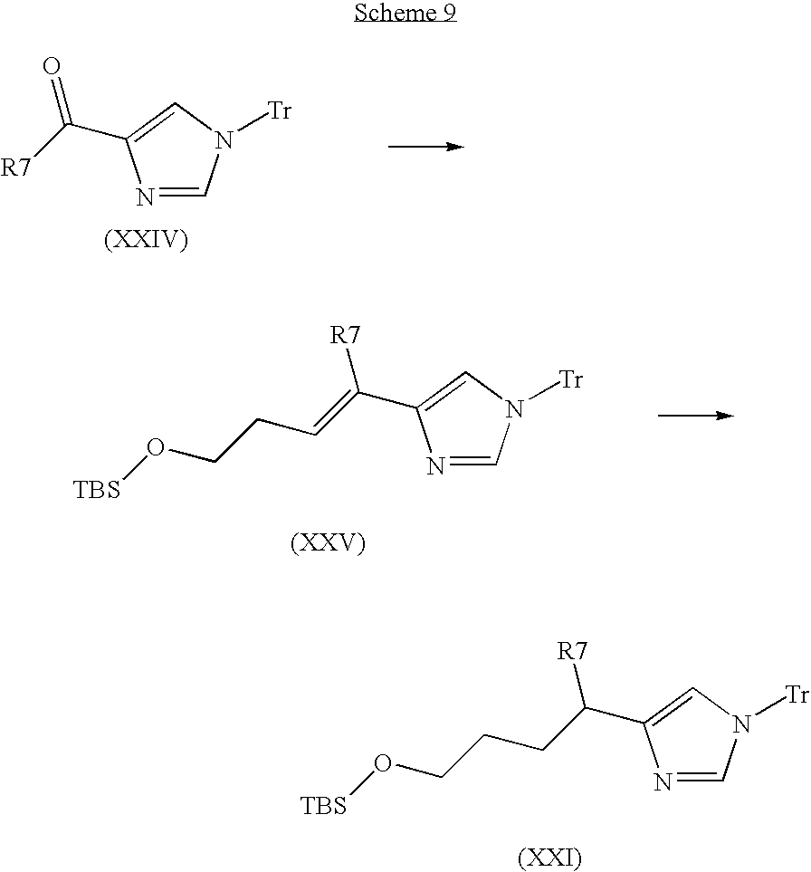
N1=CN([Tr])C=C1C([R7])=O.N1=CN([Tr])C=C1C(=CCCO[TBS])[R7].N1=CN([Tr])C=C1C(CCCO[TBS])[R7]
